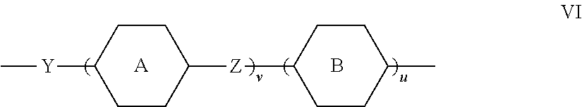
C1CC([Z]C2CCC(C)CC2)CCC1[Y]C.[A].B
